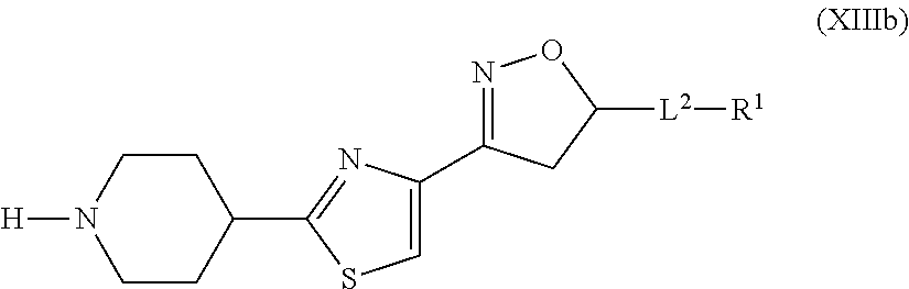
C1CN([H])CCC1C1=NC(C2=NOC([L2][R1])C2)=CS1
